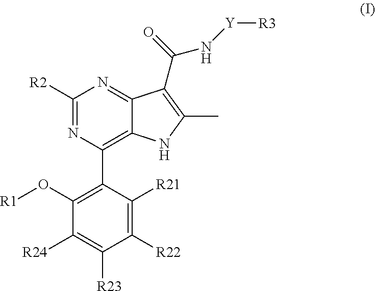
C1([R2])=NC(C2=C(O[R1])C([R24])=C([R23])C([R22])=C2[R21])=C2C(=N1)C(C(N[Y][R3])=O)=C(C)N2
